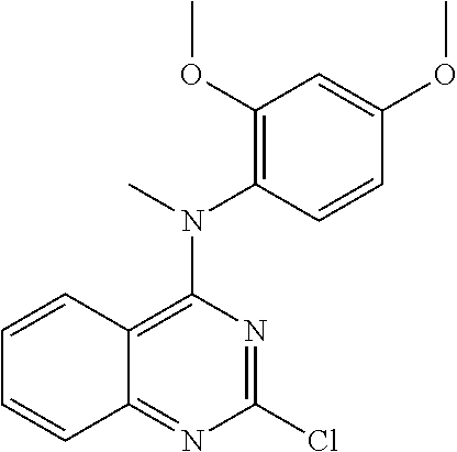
C1=CC2=C(N(C)C3=C(OC)C=C(OC)C=C3)N=C(Cl)N=C2C=C1
